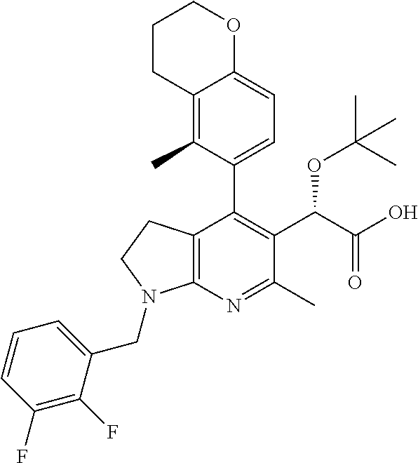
C1(F)=C(F)C(CN2C3=C(C(C4=CC=C5C(=C4C)CCCO5)=C(C(OC(C)(C)C)C(O)=O)C(C)=N3)CC2)=CC=C1
